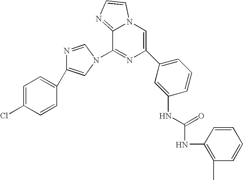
N1=CN(C2=NC(C3=CC=CC(NC(NC4=C(C)C=CC=C4)=O)=C3)=CN3C2=NC=C3)C=C1C1=CC=C(Cl)C=C1
